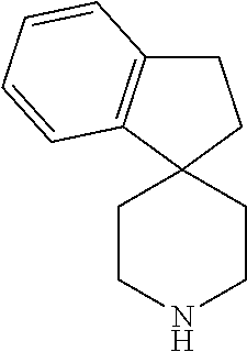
C12(CCNCC1)CCC1=C2C=CC=C1
